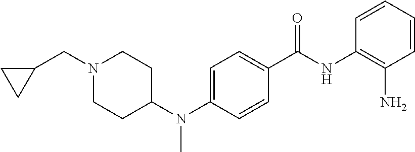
C1=CC=CC(N)=C1NC(C1=CC=C(N(C2CCN(CC3CC3)CC2)C)C=C1)=O
